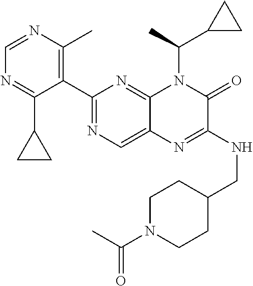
C1(C2=NC=C3C(=N2)N(C(C)C2CC2)C(=O)C(NCC2CCN(C(C)=O)CC2)=N3)=C(C)N=CN=C1C1CC1
